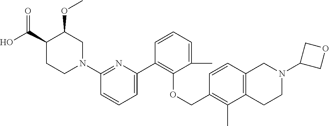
C1(N2CC(OC)C(C(O)=O)CC2)=NC(C2=C(OCC3=C(C)C4=C(C=C3)CN(C3COC3)CC4)C(C)=CC=C2)=CC=C1
